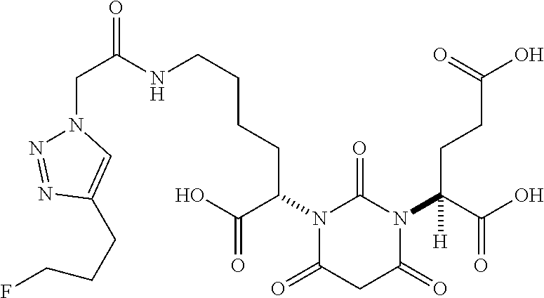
N1(C(CCCCNC(CN2N=NC(CCCF)=C2)=O)C(=O)O)C(=O)CC(=O)N(C(C(O)=O)(CCC(=O)O)[H])C1=O
